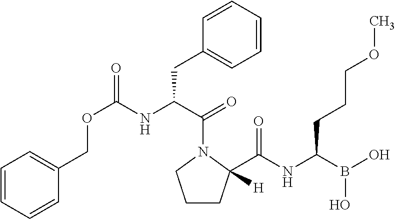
C1=CC=CC(COC(=O)NC(C(N2CCCC2(C(NC(B(O)O)CCCOC)=O)[H])=O)CC2=CC=CC=C2)=C1
